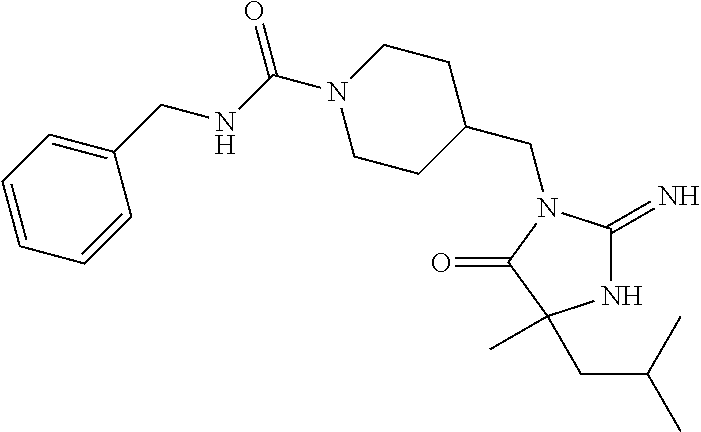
C1C(CN2C(=N)NC(C)(CC(C)C)C2=O)CCN(C(NCC2=CC=CC=C2)=O)C1
